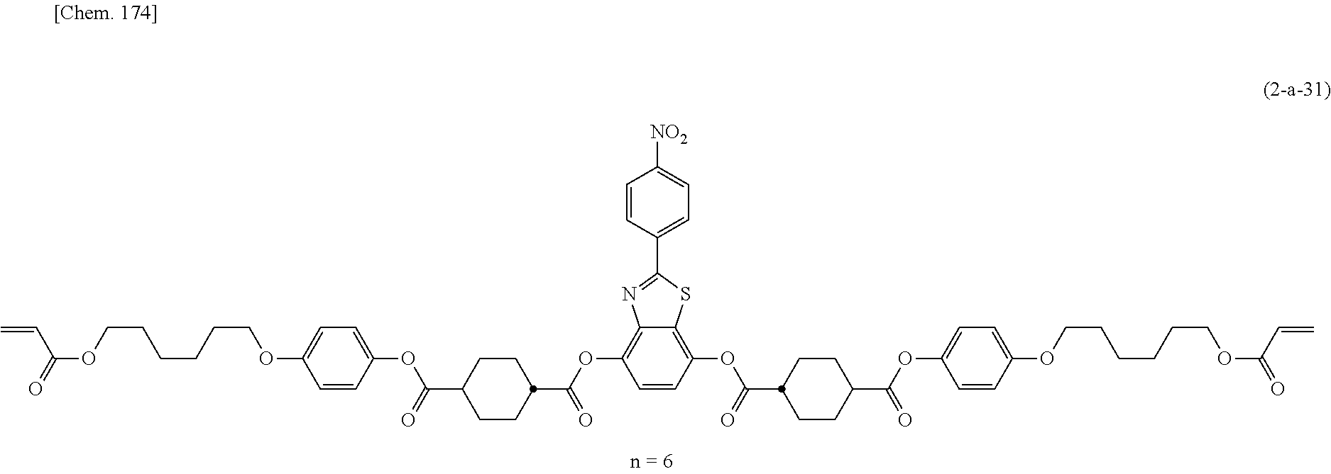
C=CC(OCCCCCCOC1=CC=C(OC(C2CCC(C(OC3=C4C(=C(OC(=O)C5CCC(C(OC6=CC=C(OCCCCCCOC(C=C)=O)C=C6)=O)CC5)C=C3)SC(C3=CC=C([NO2])C=C3)=N4)=O)CC2)=O)C=C1)=O
